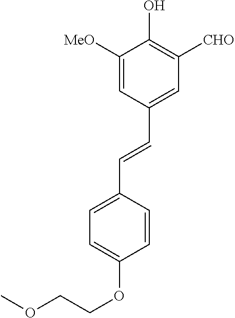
C1=C([MeO])C(O)=C([CHO])C=C1C=CC1=CC=C(OCCOC)C=C1
